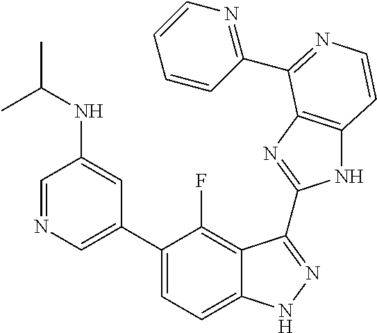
C1=C(C2=CC=C3C(=C2F)C(C2=NC4=C(N2)C=CN=C4C2=NC=CC=C2)=NN3)C=C(NC(C)C)C=N1
